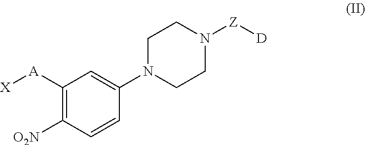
C1([A][X])=C([O2N])C=CC(N2CCN([Z][D])CC2)=C1
